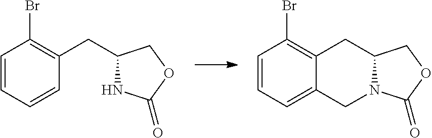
C1=CC=CC(CC2NC(=O)OC2)=C1Br.C1=CC=C2C(=C1Br)CC1N(C(=O)OC1)C2
